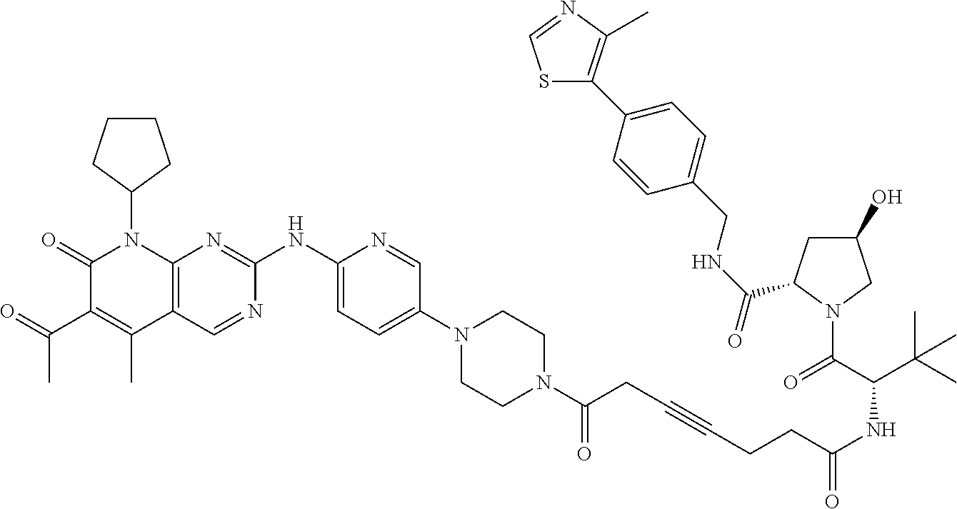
C1(=O)C(C(C)=O)=C(C)C2=C(N1C1CCCC1)N=C(NC1=CC=C(N3CCN(C(=O)CC#CCCC(NC(C(C)(C)C)C(=O)N4CC(O)CC4C(NCC4=CC=C(C5=C(C)N=CS5)C=C4)=O)=O)CC3)C=N1)N=C2
